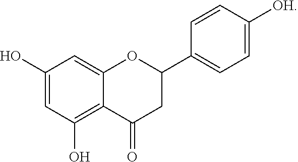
C1(O)=CC(O)=C2C(=C1)OC(C1=CC=C([OH])C=C1)CC2=O
